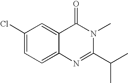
C1(Cl)=CC=C2C(=C1)C(=O)N(C)C(C(C)C)=N2
